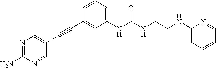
N1=C(N)N=CC(C#CC2=CC(NC(NCCNC3=CC=CC=N3)=O)=CC=C2)=C1
